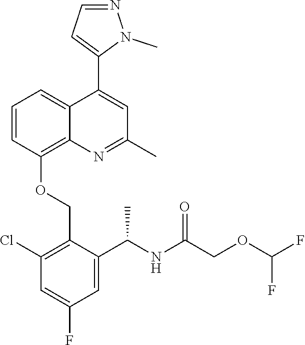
C1=CC(OCC2=C(Cl)C=C(F)C=C2C(NC(COC(F)F)=O)C)=C2C(=C1)C(C1=CC=NN1C)=CC(C)=N2
